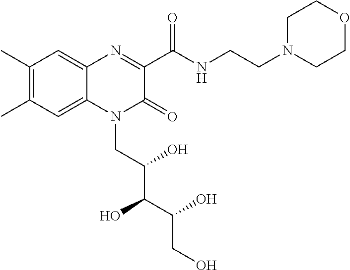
C1(C)=C(C)C=C2C(=C1)N=C(C(NCCN1CCOCC1)=O)C(=O)N2CC(C(C(CO)O)O)O
